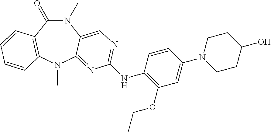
N1(C)C(=O)C2=C(N(C)C3=NC(NC4=C(OCC)C=C(N5CCC(O)CC5)C=C4)=NC=C13)C=CC=C2
